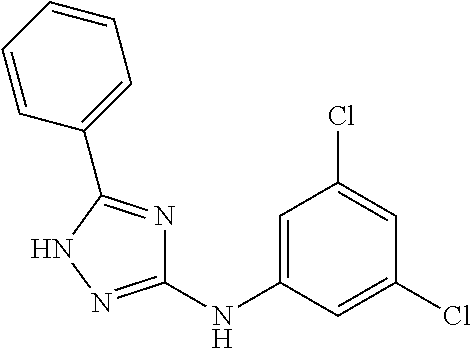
C1=C(NC2=NNC(C3=CC=CC=C3)=N2)C=C(Cl)C=C1Cl
